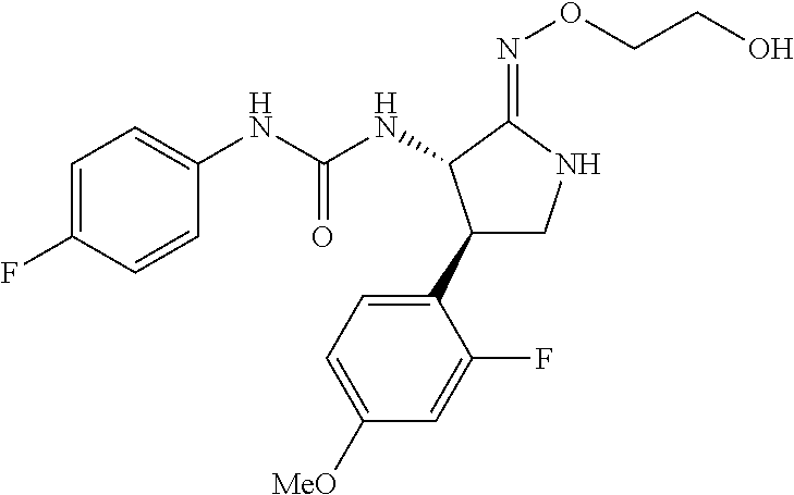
C1(NC(NC2C(C3=CC=C([OMe])C=C3F)CNC2=NOCCO)=O)=CC=C(F)C=C1
